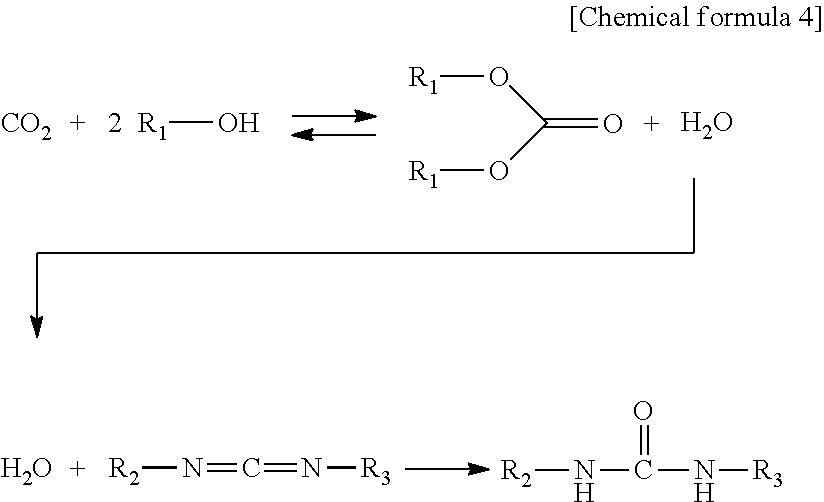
[CO2].[R1]O.[R1]OC(O[R1])=O.O.O.[R2]N=C=N[R3].[R2]NC(=O)N[R3]
